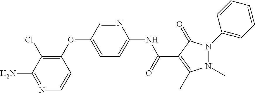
C1(OC2=CC=C(NC(C3=C(C)N(C)N(C4=CC=CC=C4)C3=O)=O)N=C2)=C(Cl)C(N)=NC=C1
